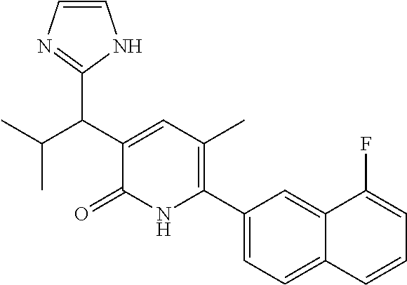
C1(C2=C(C)C=C(C(C(C)C)C3=NC=CN3)C(=O)N2)=CC=C2C(=C1)C(F)=CC=C2
